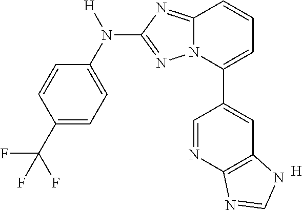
C1=CC(C(F)(F)F)=CC=C1N([H])C1=NN2C(=N1)C=CC=C2C1=CC2=C(N=C1)N=CN2.[H]
